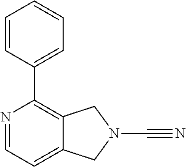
C1=C2C(=C(C3=CC=CC=C3)N=C1)CN(C#N)C2
